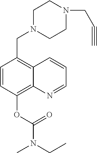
C1=CC(OC(N(C)CC)=O)=C2C(=C1CN1CCN(CC#C)CC1)C=CC=N2
